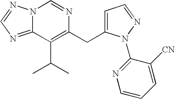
N12C(=NC=N1)C(C(C)C)=C(CC1=CC=NN1C1=NC=CC=C1[CN])N=C2
